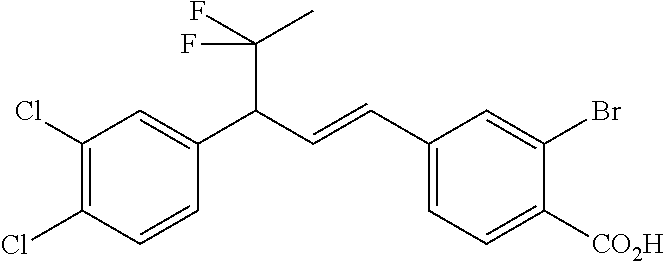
C1(Cl)=C(Cl)C=CC(C(C=CC2=CC=C([CO2H])C(Br)=C2)C(F)(C)F)=C1
